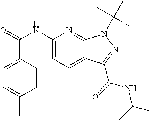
C1=CC(C(=O)NC2=CC=C3C(=N2)N(C(C)(C)C)N=C3C(NC(C)C)=O)=CC=C1C
